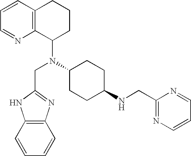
C1=NC2=C(C=C1)CCCC2N(CC1=NC2=C(C=CC=C2)N1)C1CCC(NCC2=NC=CC=N2)CC1
